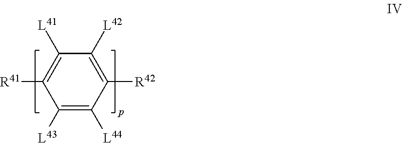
C1([L43])=C([L44])C([R42])=C([L42])C([L41])=C1[R41]
